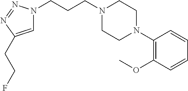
C1=C(CCF)N=NN1CCCN1CCN(C2=C(OC)C=CC=C2)CC1
